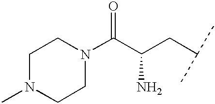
C1N(C)CCN(C(C(CC(C)C)N)=O)C1
